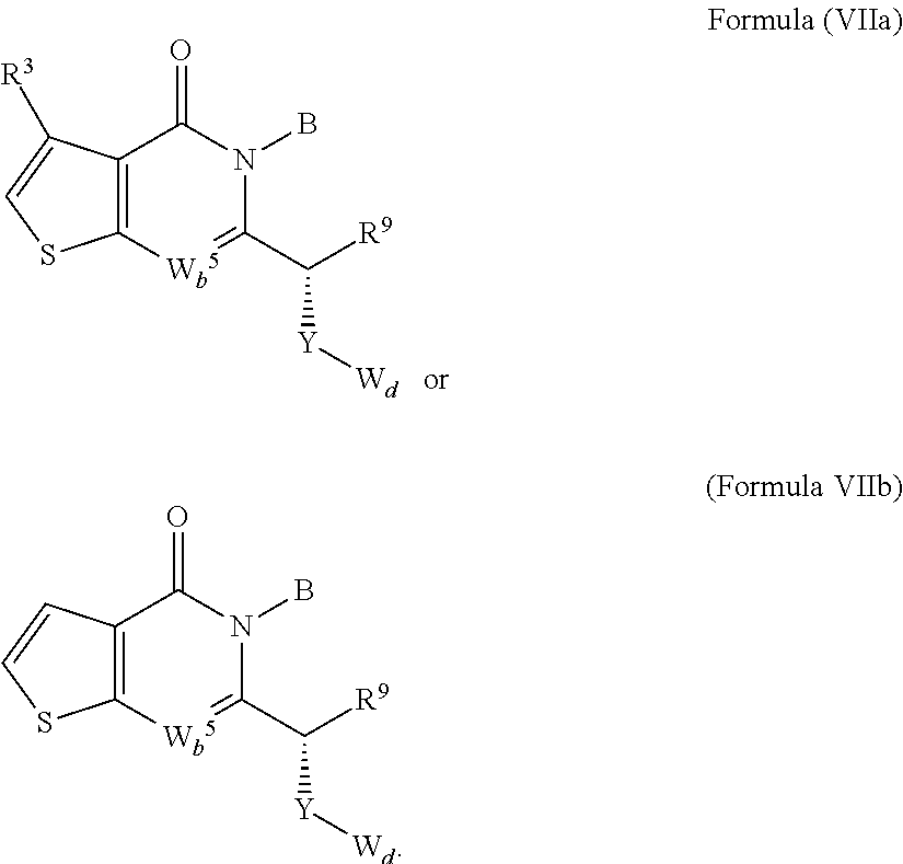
C12=C([Wb5]=C(C([R9])[Y][Wd])N(B)C1=O)SC=C2[R3].C12=C([Wb5]=C(C([R9])[Y][Wd])N(B)C1=O)SC=C2
